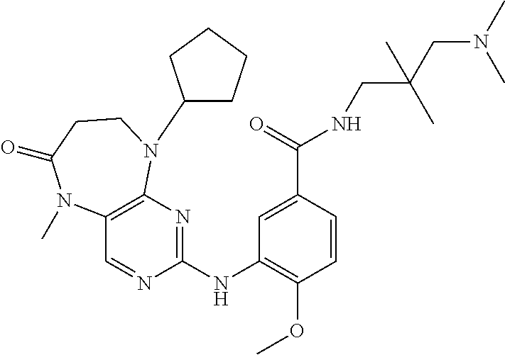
C1(NC2=NC3=C(C=N2)N(C)C(=O)CCN3C2CCCC2)=C(OC)C=CC(C(NCC(CN(C)C)(C)C)=O)=C1
